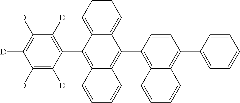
C1([D])=C([D])C([D])=C(C2=C3C(=C(C4=C5C(=C(C6=CC=CC=C6)C=C4)C=CC=C5)C4=CC=CC=C24)C=CC=C3)C([D])=C1[D]
